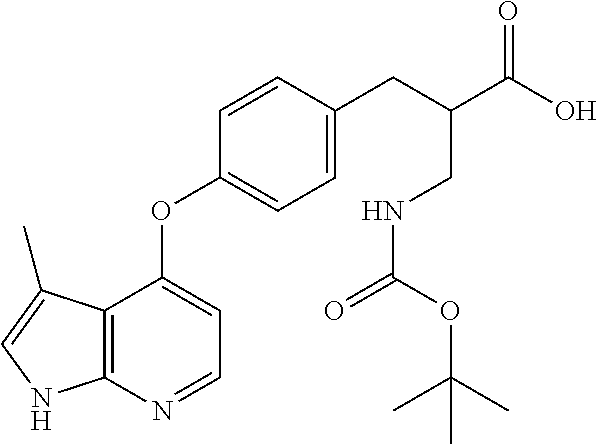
C12=C(N=CC=C1OC1=CC=C(CC(C(=O)O)CNC(OC(C)(C)C)=O)C=C1)NC=C2C
